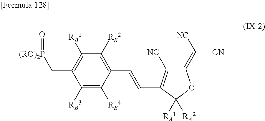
C1([RB2])=C(C=CC2=C([NC])C(=C([CN])[NC])OC2([RA1])[RA2])C([RB4])=C([RB3])C(C[(RO)2P]=O)=C1[RB1]
